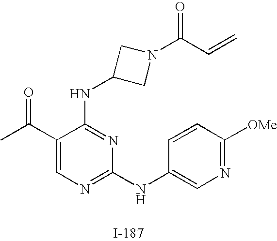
C1(C(C)=O)=CN=C(NC2=CN=C([OMe])C=C2)N=C1NC1CN(C(C=C)=O)C1
